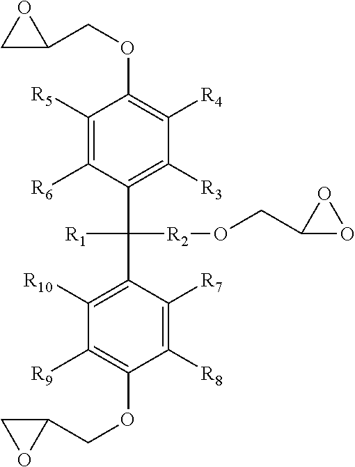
C1([R5])=C([R6])C(C(C2=C([R10])C([R9])=C(OCC3CO3)C([R8])=C2[R7])([R2]OCC2OO2)[R1])=C([R3])C([R4])=C1OCC1CO1
